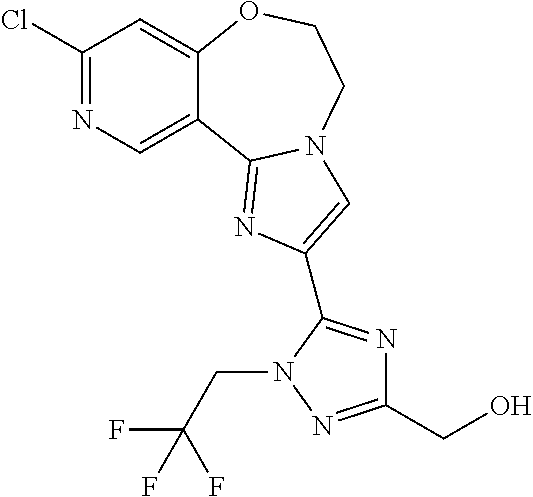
C1(Cl)=NC=C2C(=C1)OCCN1C2=NC(C2=NC(CO)=NN2CC(F)(F)F)=C1
